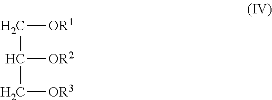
C(C([OR2])C[OR3])[OR1]
